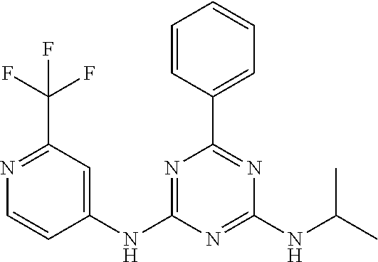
C1=CC(C2=NC(NC(C)C)=NC(NC3=CC(C(F)(F)F)=NC=C3)=N2)=CC=C1
